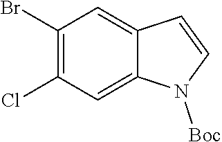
C1(Br)=C(Cl)C=C2C(=C1)C=CN2[Boc]
